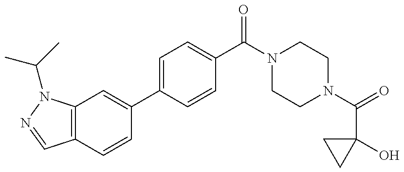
C12=C(N(C(C)C)N=C1)C=C(C1=CC=C(C(N3CCN(C(=O)C4(O)CC4)CC3)=O)C=C1)C=C2
